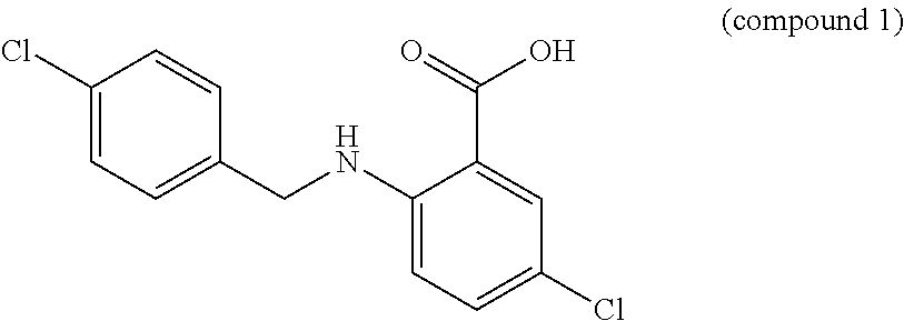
C1(Cl)=CC=C(CNC2=CC=C(Cl)C=C2C(O)=O)C=C1
